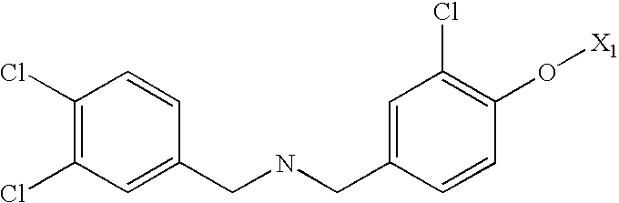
N(CC1=CC(Cl)=C(Cl)C=C1)CC1=CC(Cl)=C(O[X1])C=C1
